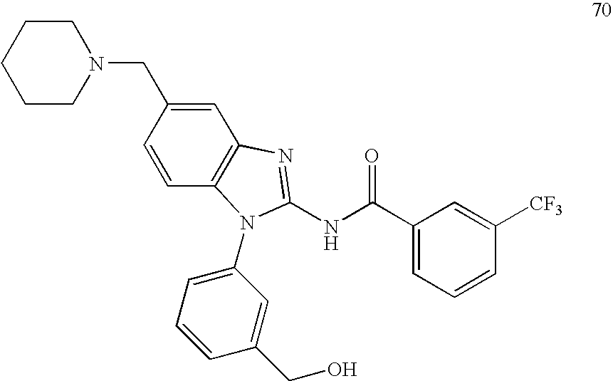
C1=CC(CN2CCCCC2)=CC2=C1N(C1=CC=CC(CO)=C1)C(NC(C1=CC=CC([CF3])=C1)=O)=N2
